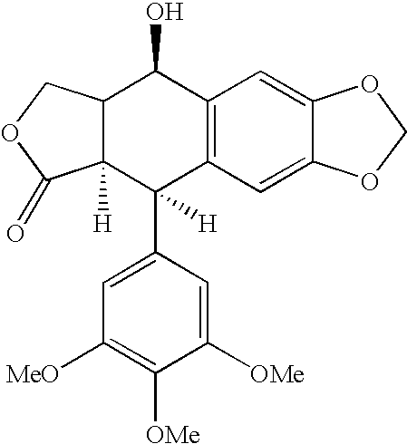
C12=C(C=C3C(=C1)OCO3)C(C1=CC([MeO])=C([OMe])C([OMe])=C1)([H])C1([H])C(C2O)COC1=O
